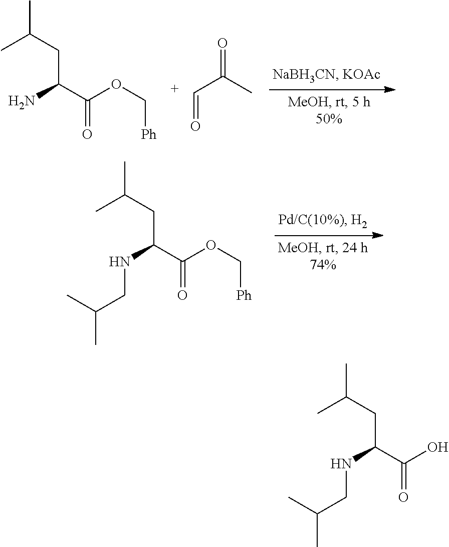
CC(CC(C(OC[Ph])=O)N)C.C(C(C)=O)=O.CC(CC(C(OC[Ph])=O)NCC(C)C)C.CC(CC(C(O)=O)NCC(C)C)C
